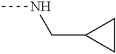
C(C1CC1)NC
